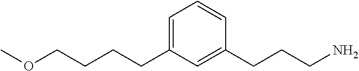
C(CCCC1=CC=CC(CCCN)=C1)OC
